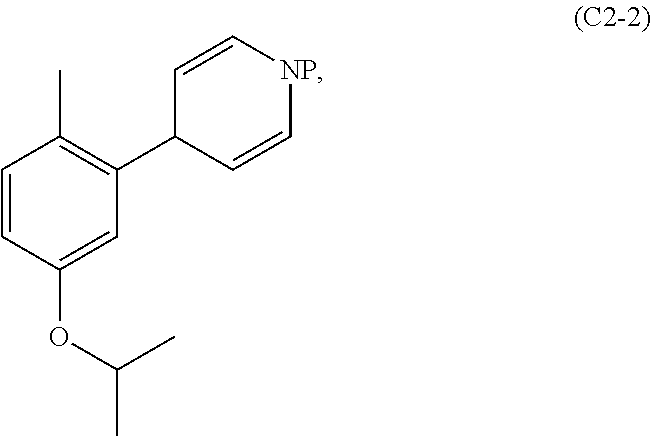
C1=CC(OC(C)C)=CC(C2C=C[NP]C=C2)=C1C
